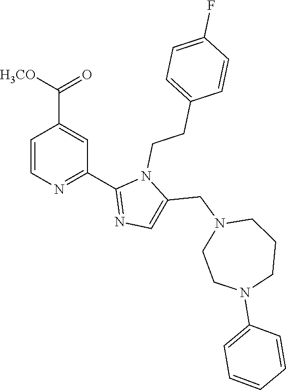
C1=CN=C(C2=NC=C(CN3CCN(C4=CC=CC=C4)CCC3)N2CCC2=CC=C(F)C=C2)C=C1C([H3CO])=O
